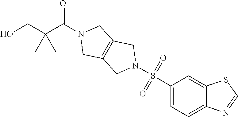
C(C(N1CC2=C(C1)CN(S(C1=CC=C3C(=C1)SC=N3)(=O)=O)C2)=O)(CO)(C)C
